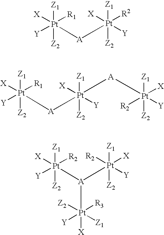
[Z1][Pt]([Z2])([Y])([X])([R1])[A][Pt]([Z1])([Z2])([R2])([Y])[X].[Z1][Pt]([Z2])([Y])([X])([R1])[A][Pt]([Z1])([Z2])([A][Pt]([Z1])([Z2])([R2])([X])[Y])([Y])[X].[Z1][Pt]([Z2])([Y])([X])([R2])[A]([Pt]([Z1])([Z2])([X])([Y])[R2])[Pt]([Y])([X])([R3])([Z1])[Z2]
